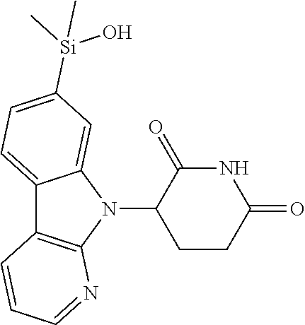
N1(C2CCC(=O)NC2=O)C2=CC([Si](C)(O)C)=CC=C2C2=C1N=CC=C2
